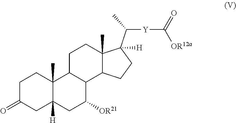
C12(C)C([H])(CC([OR21])C3C1CCC1(C)C3CCC1(C(C)[Y]C([OR12a])=O)[H])CC(=O)CC2
